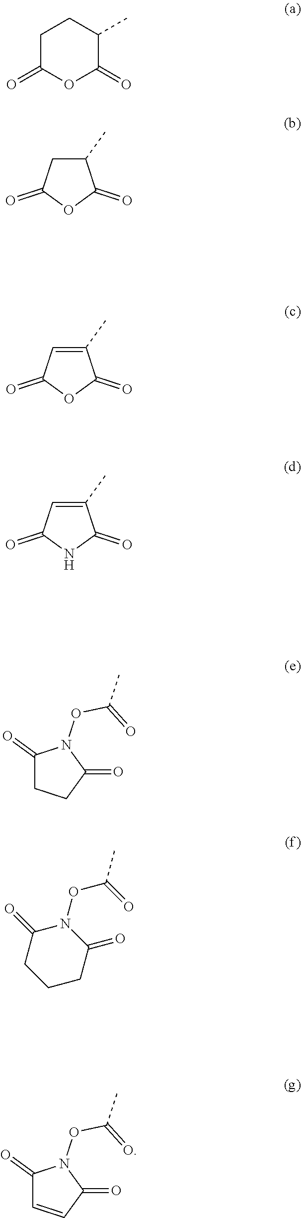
C1C(=O)OC(=O)C(C)C1.C1(C)CC(=O)OC1=O.C1(C)=CC(=O)OC1=O.C1(C)=CC(=O)NC1=O.C1(=O)CCC(=O)N1OC(=O)C.C1(=O)CCCC(=O)N1OC(=O)C.C1(=O)C=CC(=O)N1OC(=O)C
